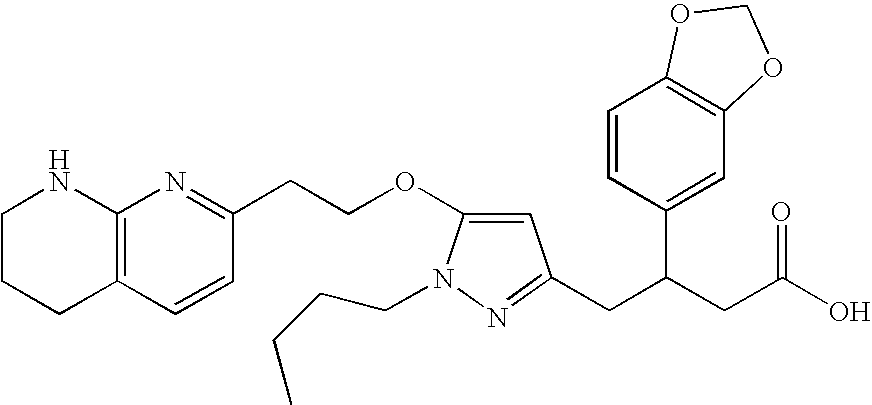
C1=CC(C(CC(O)=O)CC2=NN(CCCC)C(OCCC3=NC4=C(C=C3)CCCN4)=C2)=CC2=C1OCO2
